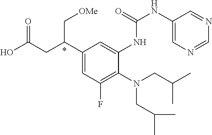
C1(C(CC(O)=O)C[OMe])=CC(F)=C(N(CC(C)C)CC(C)C)C(NC(NC2=CN=CN=C2)=O)=C1
